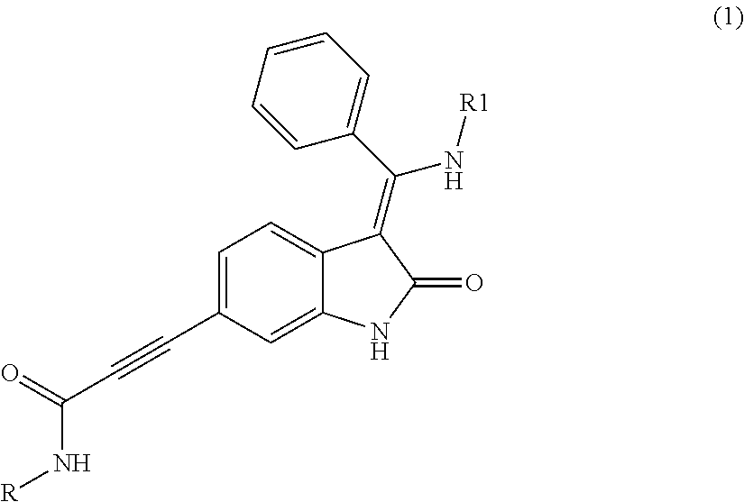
C1=C(C#CC(=O)N[R])C=C2C(=C1)C(=C(C1=CC=CC=C1)N[R1])C(=O)N2
